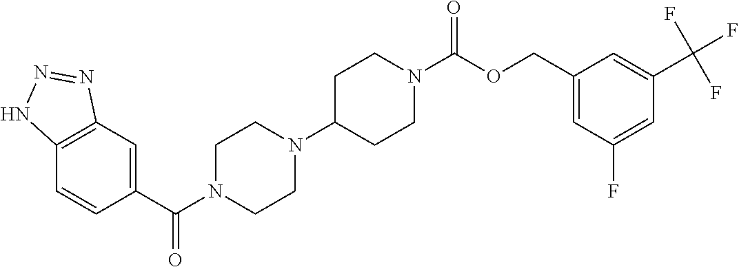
C1(C(N2CCN(C3CCN(C(OCC4=CC(F)=CC(C(F)(F)F)=C4)=O)CC3)CC2)=O)=CC2=C(C=C1)NN=N2
